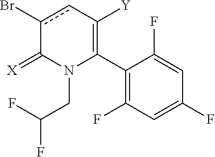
C1(C2=C([Y])cc(Br)C(=[X])N2CC(F)F)=C(F)C=C(F)C=C1F
